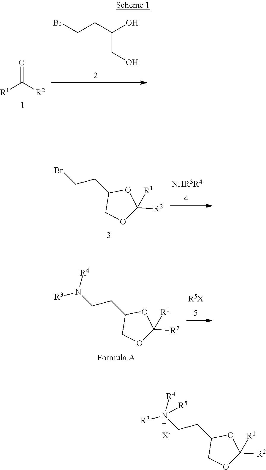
C(=O)([R2])[R1].C(CC(CO)O)Br.O1C([R1])([R2])OC(CCBr)C1.[NHR3R4].O1C([R1])([R2])OC(CCN([R4])[R3])C1.[R5X].O1C([R1])([R2])OC(CCN([R4])([R3])[R5])C1.[X-]
